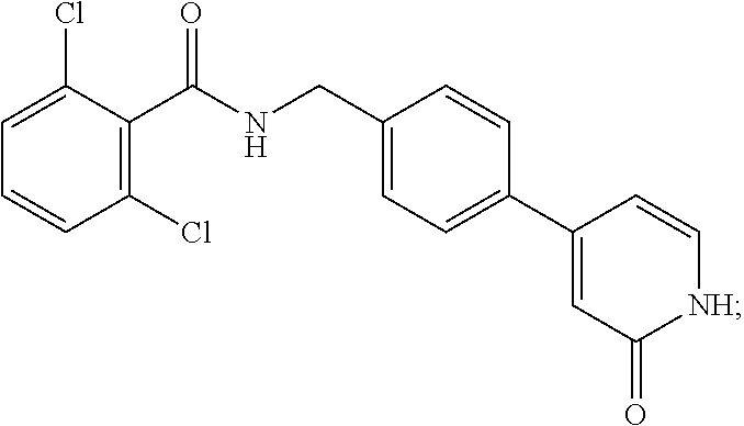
C1=C(Cl)C(C(NCC2=CC=C(C3=CC(=O)[NH]C=C3)C=C2)=O)=C(Cl)C=C1
